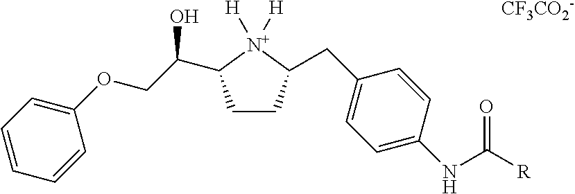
C1CC(CC2=CC=C(NC([R])=O)C=C2)[N+]([H])([H])C1C(COC1=CC=CC=C1)O.[CF3CO2-]
